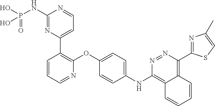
C1(NP(O)(=O)O)=NC(C2=C(OC3=CC=C(NC4=C5C(=C(C6=NC(C)=CS6)N=N4)C=CC=C5)C=C3)N=CC=C2)=CC=N1
